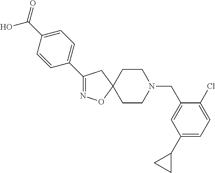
C1(C2=CC=C(C(O)=O)C=C2)=NOC2(C1)CCN(CC1=CC(C3CC3)=CC=C1Cl)CC2
